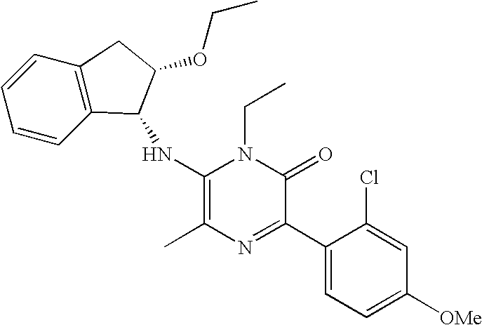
C1(NC2C3=C(C=CC=C3)CC2OCC)=C(C)N=C(C2=CC=C([OMe])C=C2Cl)C(=O)N1CC
